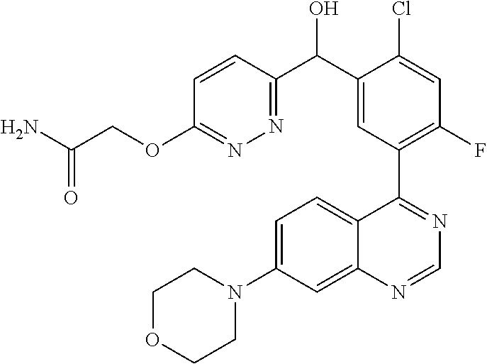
C1OCCN(C2=CC=C3C(=C2)N=CN=C3C2=C(F)C=C(Cl)C(C(C3=NN=C(OCC(N)=O)C=C3)O)=C2)C1
